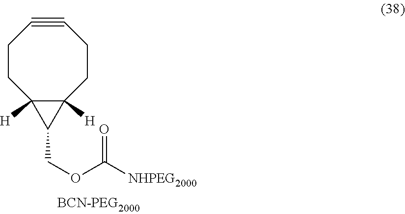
C12([H])C([H])(CCC#CCC1)C2COC([NHPEG2000])=O
